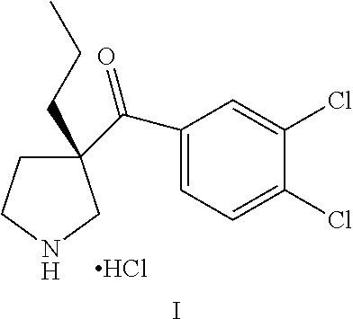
N1CC(C(=O)C2=CC=C(Cl)C(Cl)=C2)(CCC)CC1.Cl.I
